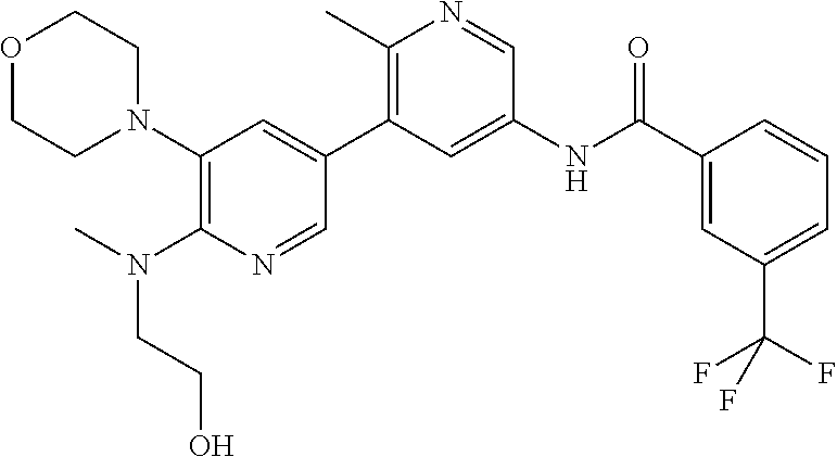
O1CCN(C2=C(N(CCO)C)N=CC(C3=C(C)N=CC(NC(C4=CC(C(F)(F)F)=CC=C4)=O)=C3)=C2)CC1
